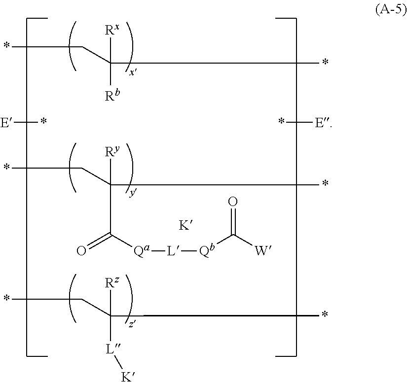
C([Ry])(C*)(C([Qa][L][Qb]C([W])=O)=O)*.[K].[E]*.[E]*.C(*)C([Rx])([Rb])*.C([Rz])([L][K])(C*)C*
